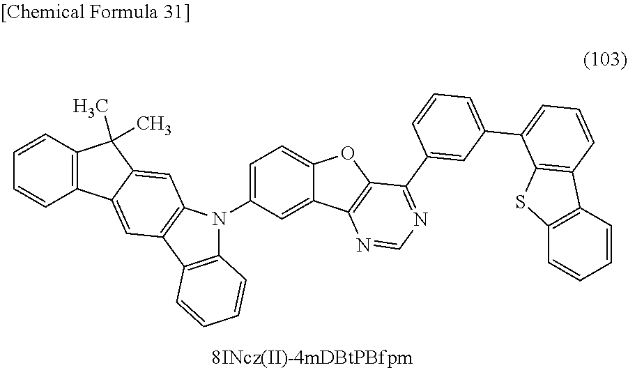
C12=C(C3=C(N1C1=CC=C4C(=C1)C1=C(O4)C(C4=CC(C5=CC=CC6=C5SC5=C6C=CC=C5)=CC=C4)=NC=N1)C=C1C(=C3)C3=C(C1(C)C)C=CC=C3)C=CC=C2
